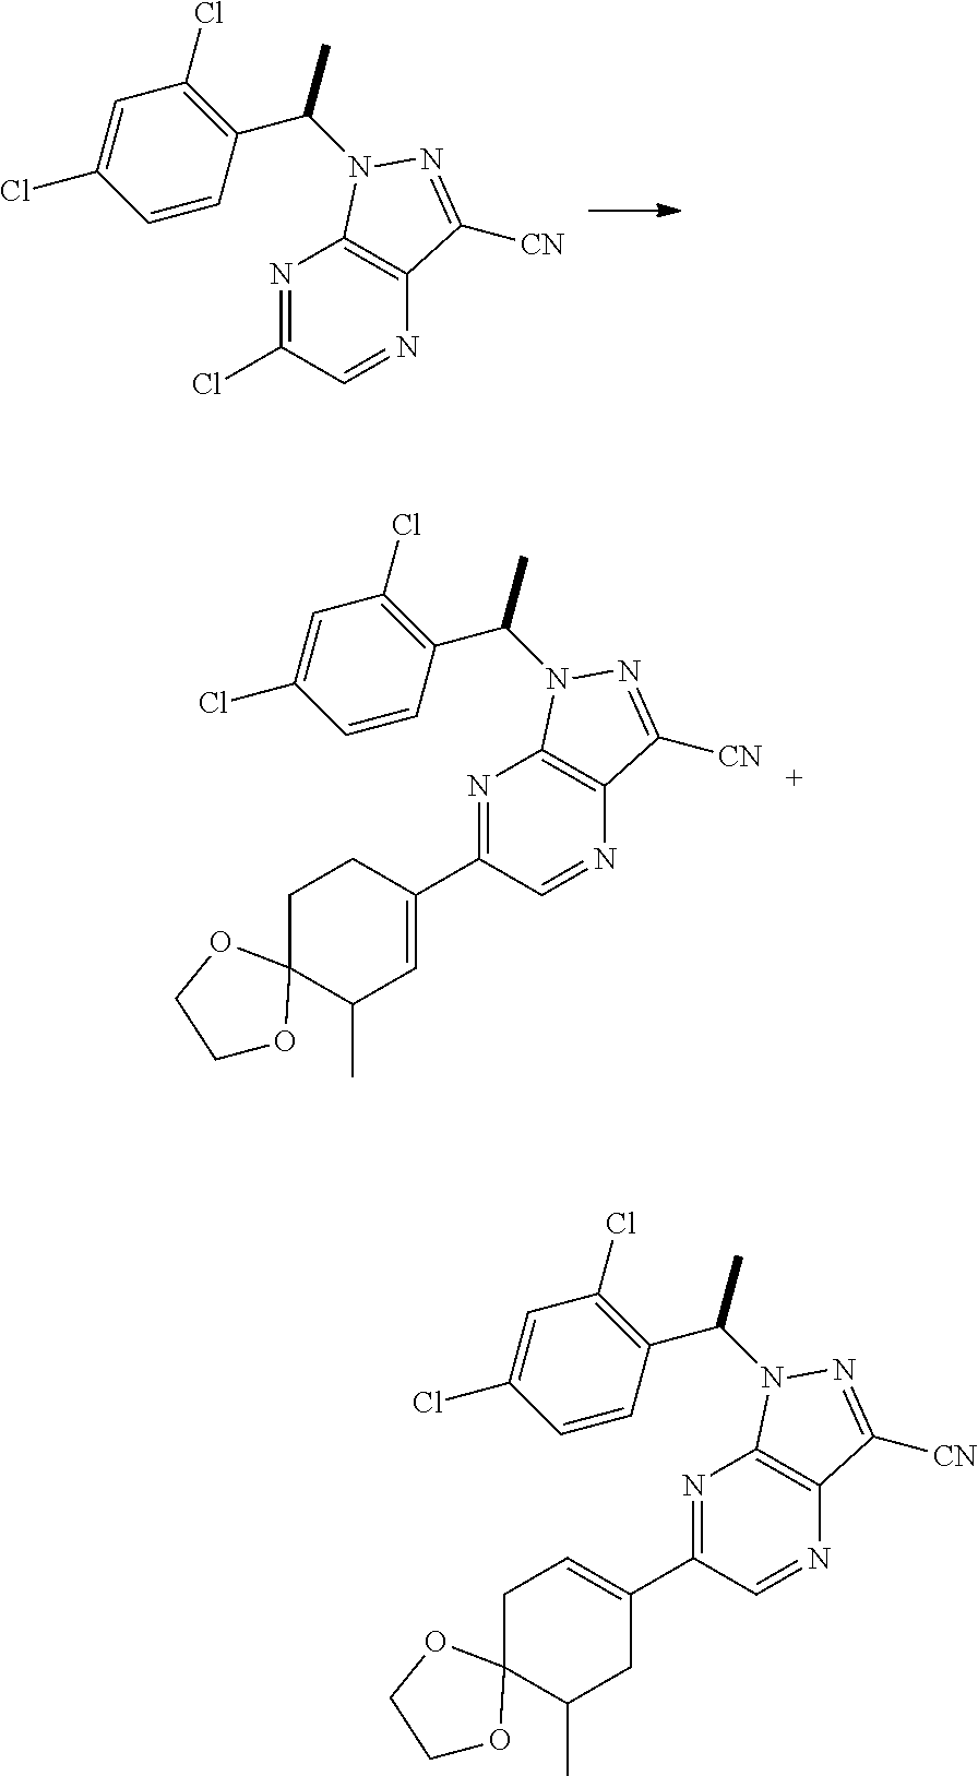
N1=C(Cl)C=NC2=C1N(C(C1=C(Cl)C=C(Cl)C=C1)C)N=C2[CN].N1=C(C2=CC(C)C3(CC2)OCCO3)C=NC2=C1N(C(C1=C(Cl)C=C(Cl)C=C1)C)N=C2[CN].N1=C(C2=CCC3(C(C)C2)OCCO3)C=NC2=C1N(C(C1=C(Cl)C=C(Cl)C=C1)C)N=C2[CN]
